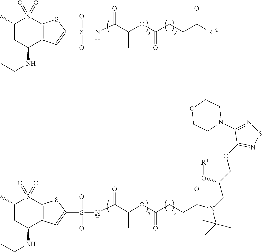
N(C(=O)C(OC(CCC(=O)[R121])=O)C)S(C1=CC2=C(S1)S(=O)(=O)C(C)CC2NCC)(=O)=O.N(C(=O)C(OC(CCC(N(CC(COC1=NSN=C1N1CCOCC1)O[R1])C(C)(C)C)=O)=O)C)S(C1=CC2=C(S1)S(=O)(=O)C(C)CC2NCC)(=O)=O
